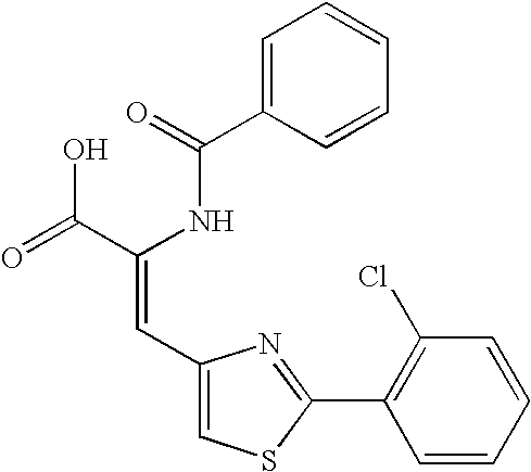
C1=C(C(=O)NC(C(=O)O)=CC2=CSC(C3=C(Cl)C=CC=C3)=N2)C=CC=C1
